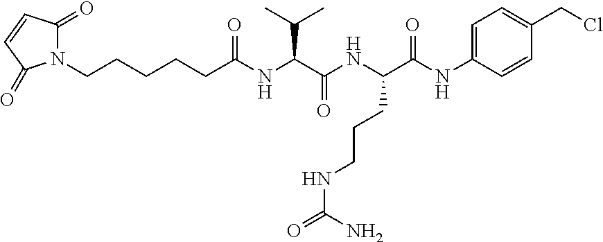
N1(CCCCCC(NC(C(NC(C(NC2=CC=C(CCl)C=C2)=O)CCCNC(=O)N)=O)C(C)C)=O)C(=O)C=CC1=O
